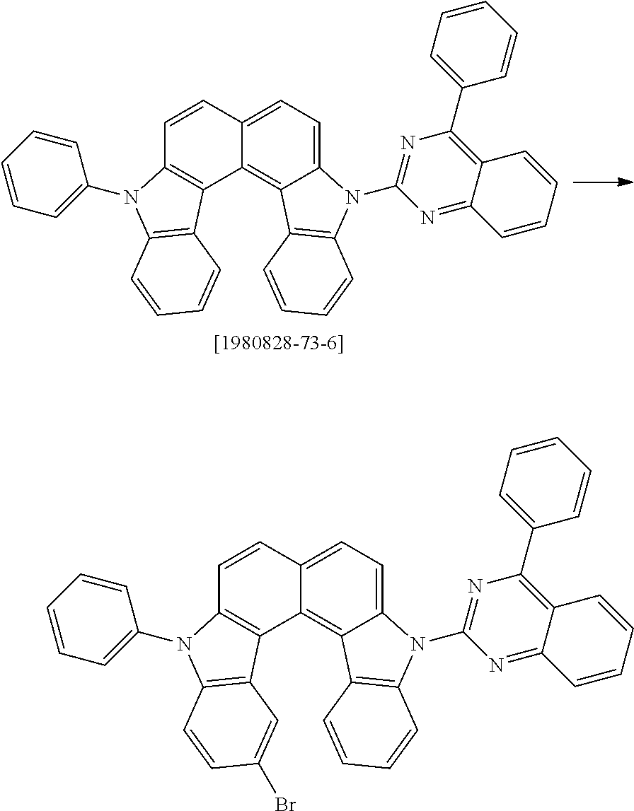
C12=CC=C3C(=C1C1=C(N2C2=NC(C4=CC=CC=C4)=C4C(=N2)C=CC=C4)C=CC=C1)C1=C(C=C3)N(C2=CC=CC=C2)C2=C1C=CC=C2.C12=CC=C3C(=C1C1=C(N2C2=NC(C4=CC=CC=C4)=C4C(=N2)C=CC=C4)C=CC=C1)C1=C(C=C3)N(C2=CC=CC=C2)C2=C1C=C(Br)C=C2
